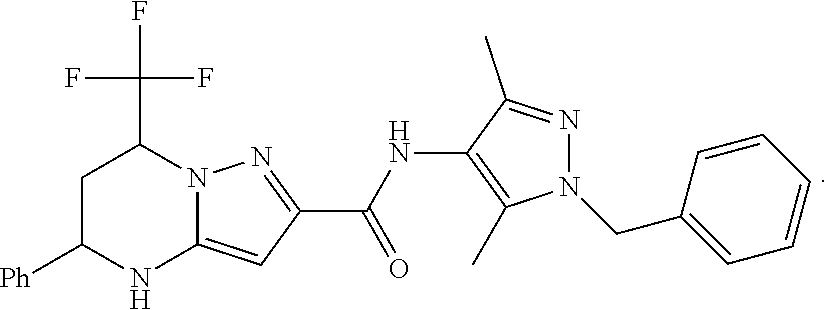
N12C(=CC(C(NC3=C(C)N(CC4=CC=CC=C4)N=C3C)=O)=N1)NC([Ph])CC2C(F)(F)F
